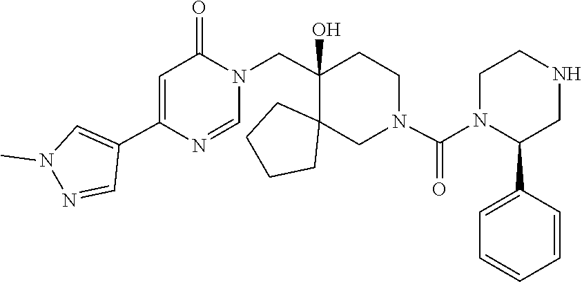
C1CN(C(N2CCC(CN3C=NC(C4=CN(C)N=C4)=CC3=O)(O)C3(CCCC3)C2)=O)C(C2=CC=CC=C2)CN1
